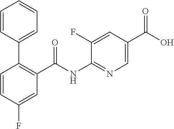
C1=CC(F)=CC(C(NC2=NC=C(C(O)=O)C=C2F)=O)=C1C1=CC=CC=C1
